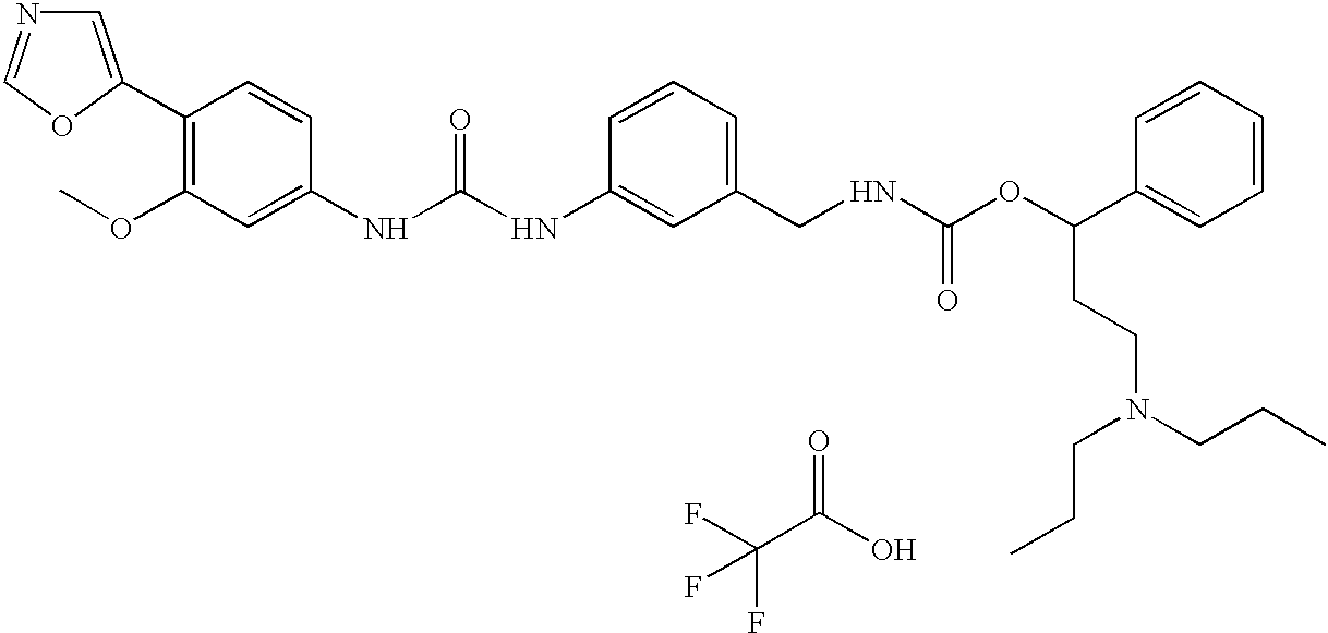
C1=C(C2=C(OC)C=C(NC(NC3=CC(CNC(OC(C4=CC=CC=C4)CCN(CCC)CCC)=O)=CC=C3)=O)C=C2)OC=N1.C(C(O)=O)(F)(F)F
